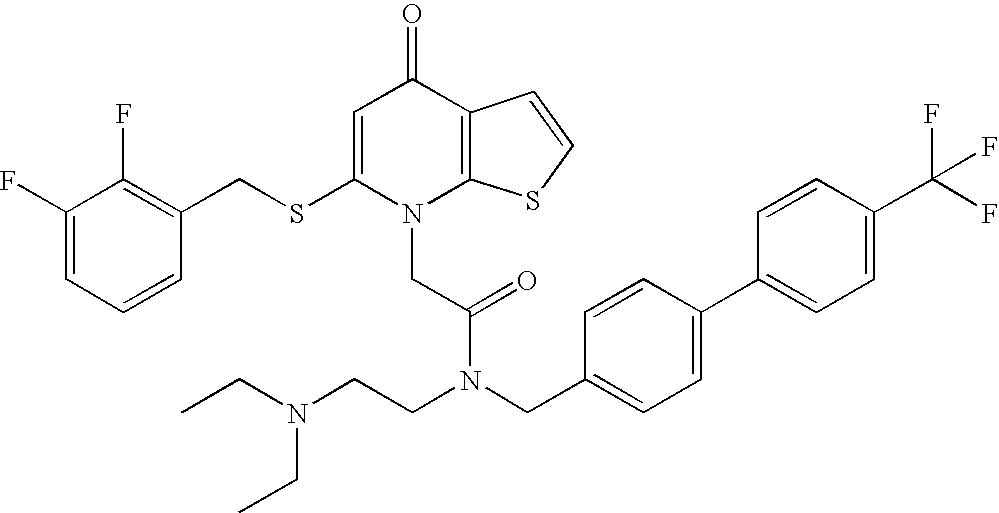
C1=C(SCC2=C(F)C(F)=CC=C2)N(CC(N(CCN(CC)CC)CC2=CC=C(C3=CC=C(C(F)(F)F)C=C3)C=C2)=O)C2=C(C1=O)C=CS2
